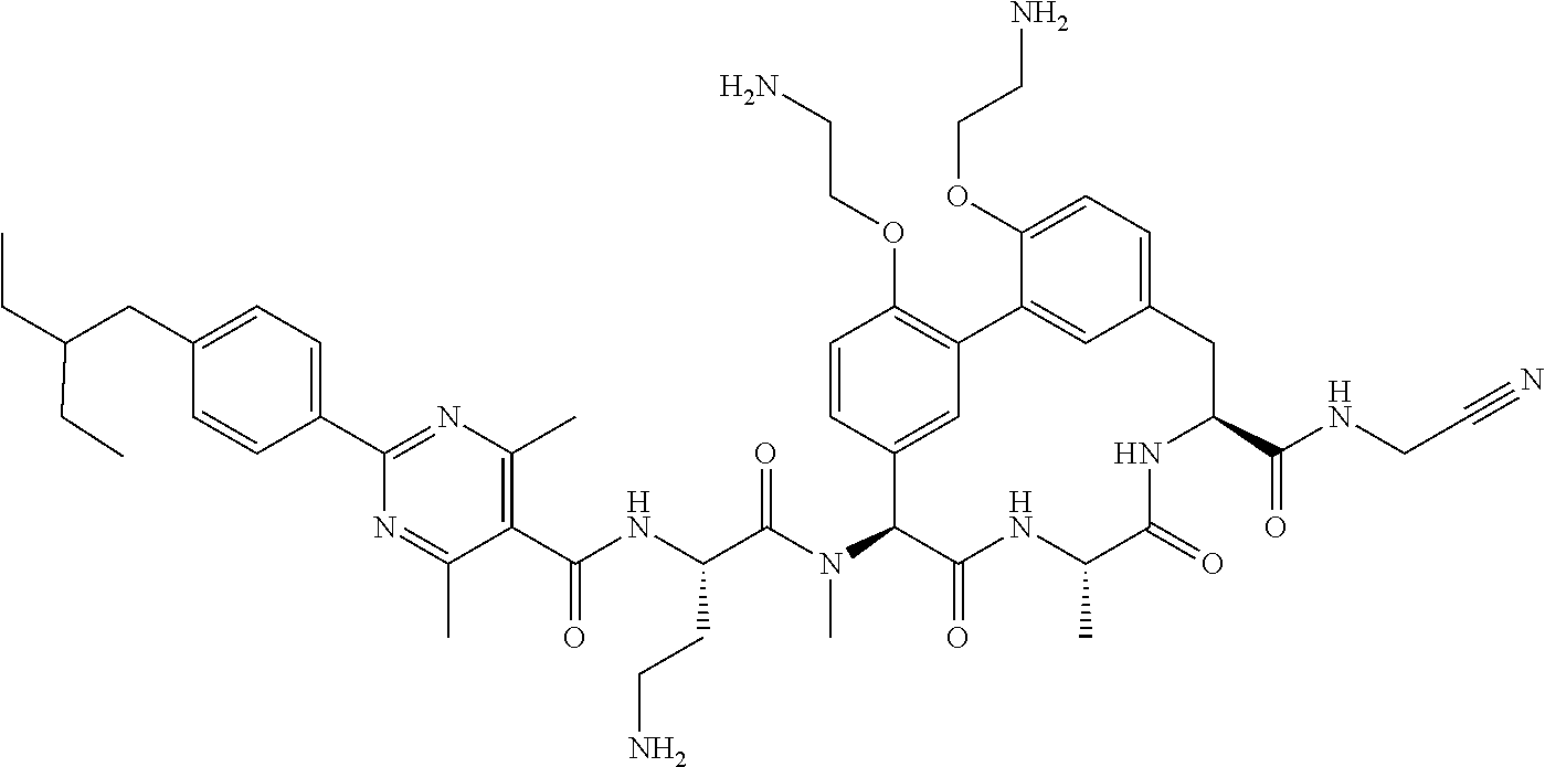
C1(C(NC(C(N(C2C(=O)NC(C)C(=O)NC(C(NCC#N)=O)CC3=CC=C(OCCN)C(=C3)C3=C(OCCN)C=CC2=C3)C)=O)CCN)=O)=C(C)N=C(C2=CC=C(CC(CC)CC)C=C2)N=C1C
